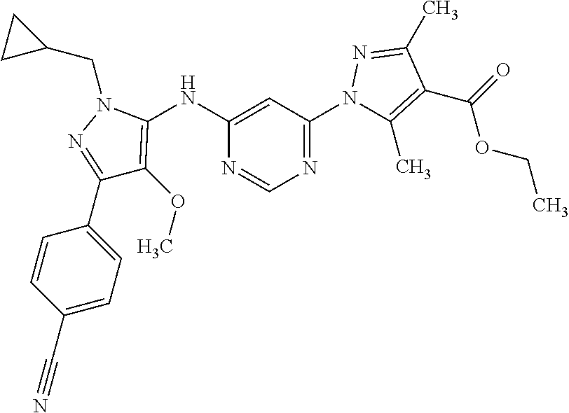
C1(C2=CC=C(C#N)C=C2)=NN(CC2CC2)C(NC2=CC(N3C(C)=C(C(=O)OCC)C(C)=N3)=NC=N2)=C1OC
